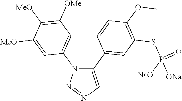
C1(C2=CC(SP([NaO])([ONa])=O)=C(OC)C=C2)=CN=NN1C1=CC([OMe])=C([MeO])C([MeO])=C1
